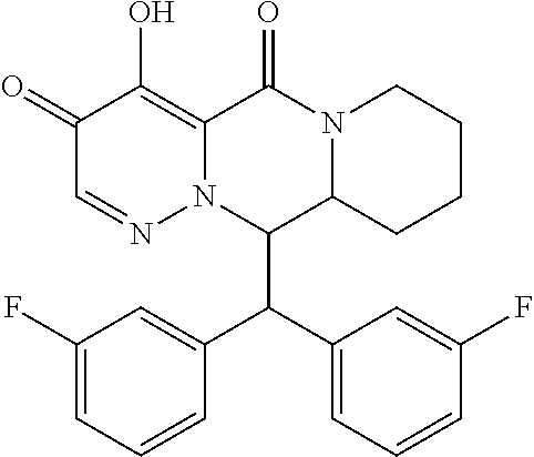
C1(=O)C=NN2C(=C1O)C(=O)N1C(C2C(C2=CC=CC(F)=C2)C2=CC(F)=CC=C2)CCCC1
